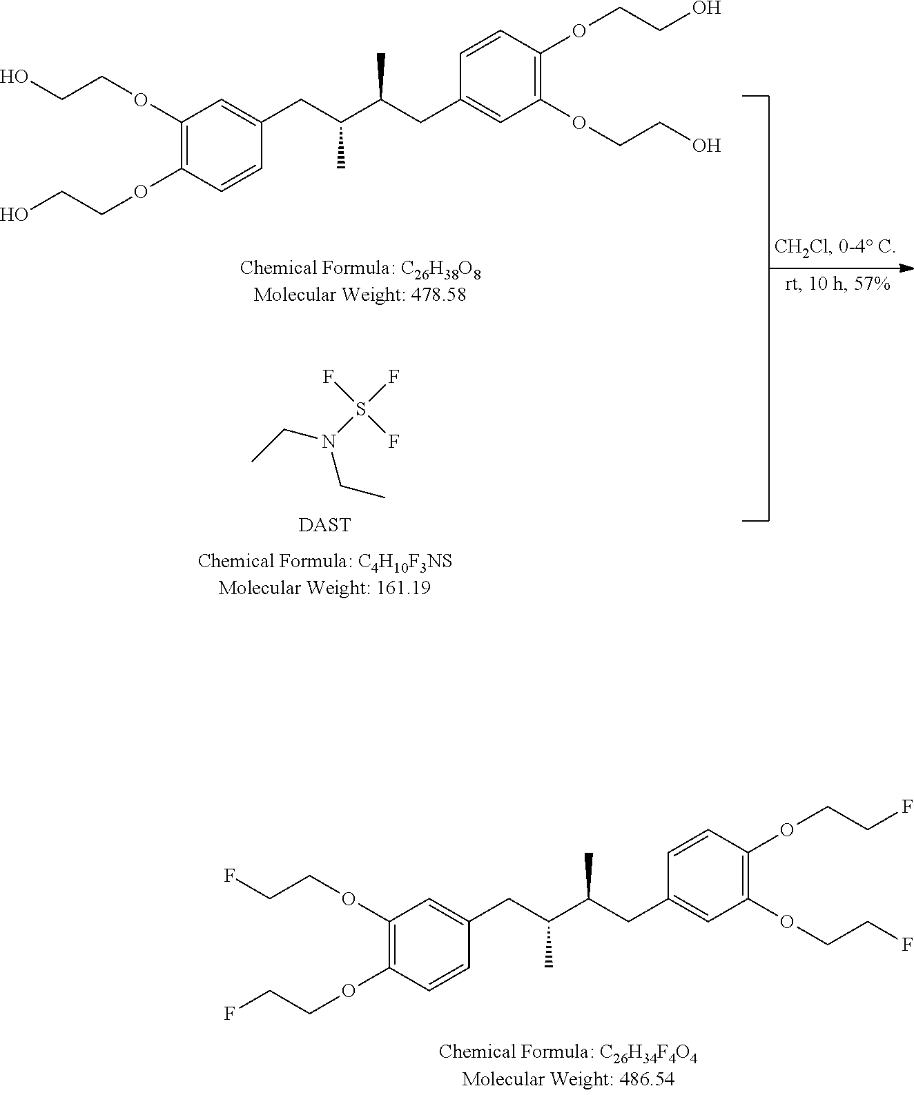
C1(OCCO)=C(OCCO)C=CC(CC(C(CC2=CC(OCCO)=C(OCCO)C=C2)C)C)=C1.FS(F)(N(CC)CC)F.[DAST].C1(OCCF)=C(OCCF)C=CC(CC(C(CC2=CC(OCCF)=C(OCCF)C=C2)C)C)=C1
